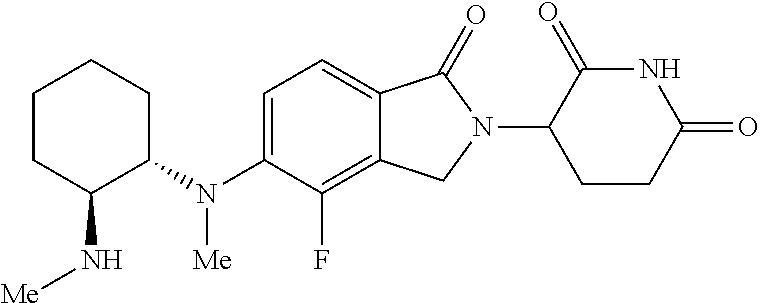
C1=C(N(C2CCCCC2N[Me])[Me])C(F)=C2C(=C1)C(=O)N(C1CCC(=O)NC1=O)C2
